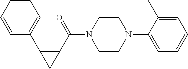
C1=CC=CC(C2C(C(N3CCN(C4=CC=CC=C4C)CC3)=O)C2)=C1
